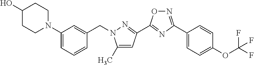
C1(N2CCC(O)CC2)=CC=CC(CN2C(C)=CC(C3=NC(C4=CC=C(OC(F)(F)F)C=C4)=NO3)=N2)=C1
